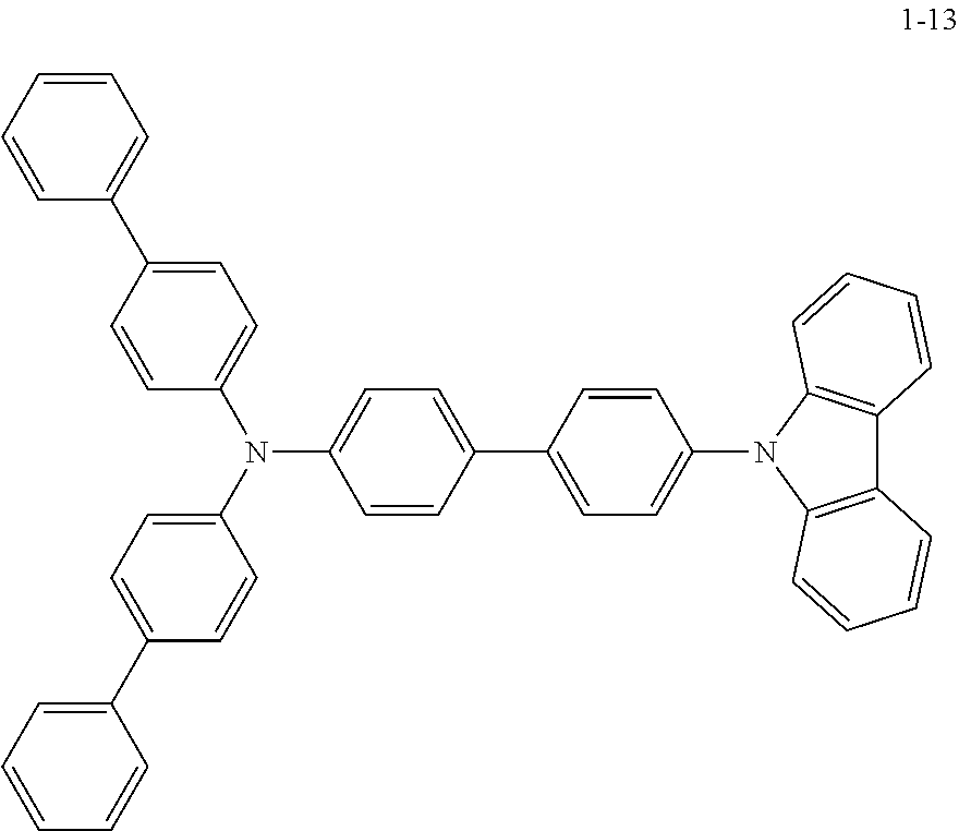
C1=CC(C2=CC=C(N(C3=CC=C(C4=CC=CC=C4)C=C3)C3=CC=C(C4=CC=CC=C4)C=C3)C=C2)=CC=C1N1C2=C(C3=C1C=CC=C3)C=CC=C2
